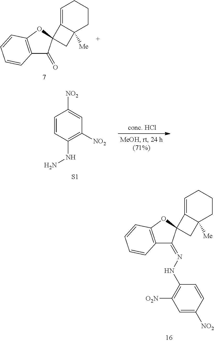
C12=C(OC3(C1=O)C1=CCCCC1([Me])C3)C=CC=C2.C1=CC(NN)=C([NO2])C=C1[NO2].[S1].C12=C(OC3(C1=NNC1=C([O2N])C=C([NO2])C=C1)C1=CCCCC1([Me])C3)C=CC=C2
